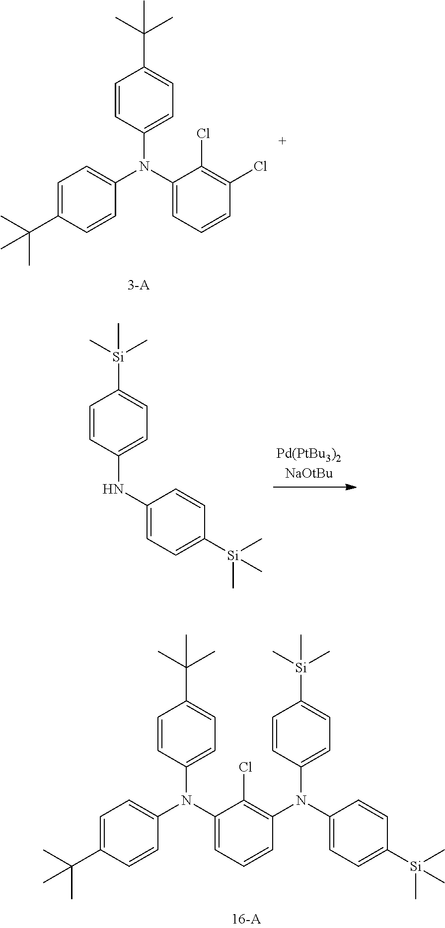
C1(N(C2=CC=C(C(C)(C)C)C=C2)C2=CC=C(C(C)(C)C)C=C2)=CC=CC(Cl)=C1Cl.N(C1=CC=C([Si](C)(C)C)C=C1)C1=CC=C([Si](C)(C)C)C=C1.C1(N(C2=CC=C(C(C)(C)C)C=C2)C2=CC=C(C(C)(C)C)C=C2)=CC=CC(N(C2=CC=C([Si](C)(C)C)C=C2)C2=CC=C([Si](C)(C)C)C=C2)=C1Cl
